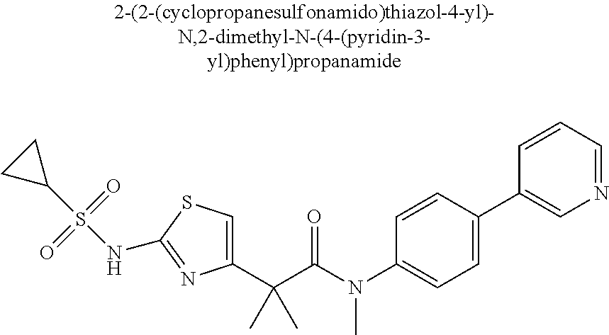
C1(C(C(N(C2=CC=C(C3=CN=CC=C3)C=C2)C)=O)(C)C)=CSC(NS(C2CC2)(=O)=O)=N1
